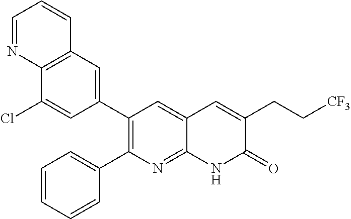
C12=C(C=C(C3=C(C4=CC=CC=C4)N=C4C(=C3)C=C(CC[CF3])C(=O)N4)C=C1Cl)C=CC=N2
